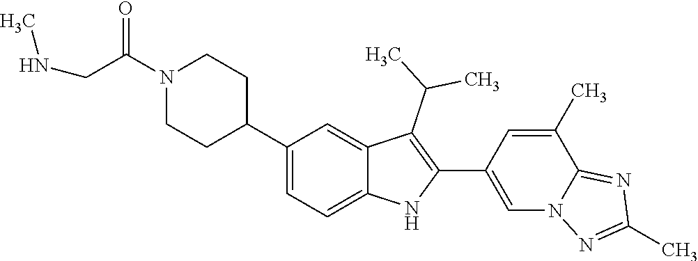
C1(C2CCN(C(CNC)=O)CC2)=CC=C2C(=C1)C(C(C)C)=C(C1=CN3C(=NC(C)=N3)C(C)=C1)N2
